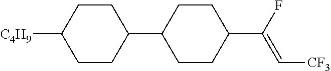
C1CC(C2CCC(C(F)=C[CF3])CC2)CCC1[C4H9]
